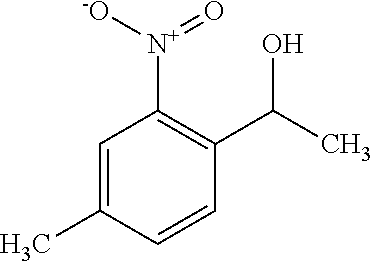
C1=C(C)C=CC(C(C)O)=C1[N+](=O)[-O]
